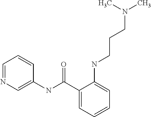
C1=NC=C(NC(C2=CC=CC=C2NCCCN(C)C)=O)C=C1
